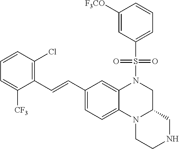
C1([F3CO])=CC(S(=O)(=O)N2C3=CC(C=CC4=C(Cl)C=CC=C4[CF3])=CC=C3N3C(C2)CNCC3)=CC=C1
